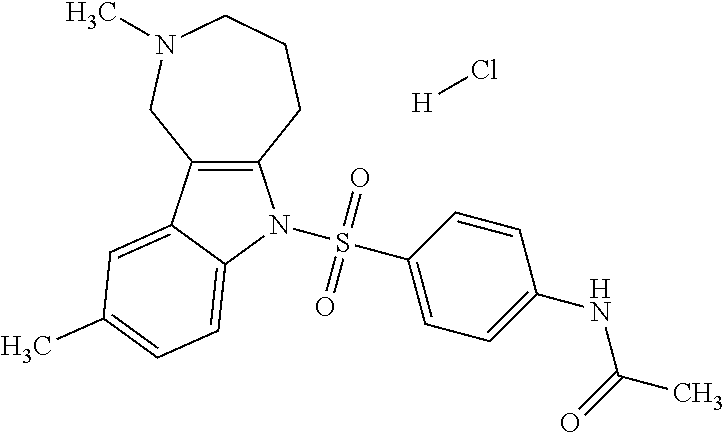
C12=C(C3=CC(C)=CC=C3N1S(C1=CC=C(NC(C)=O)C=C1)(=O)=O)CN(C)CCC2.[H]Cl
